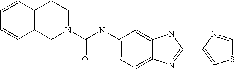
C1=C2C(=CC=C1NC(=O)N1CCC3=C(C1)C=CC=C3)N=C(C1=CSC=N1)N2
